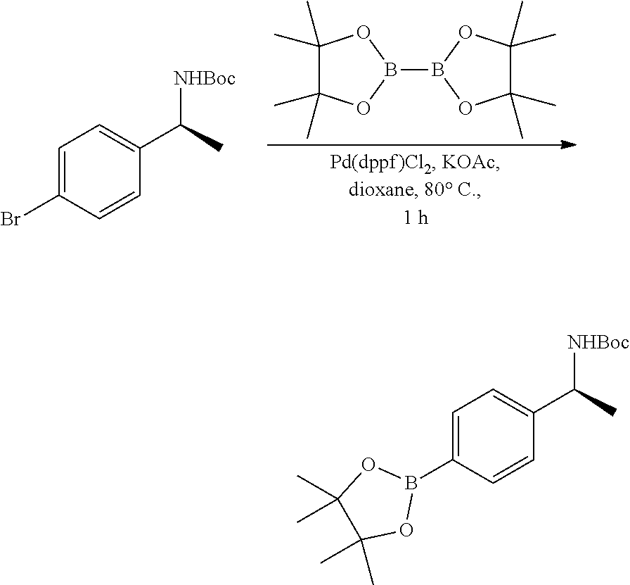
B1(B2OC(C)(C)C(C)(C)O2)OC(C)(C)C(C)(C)O1.C1=C(Br)C=CC(C(C)[NHBoc])=C1.C1=C(B2OC(C)(C)C(C)(C)O2)C=CC(C(C)[NHBoc])=C1
